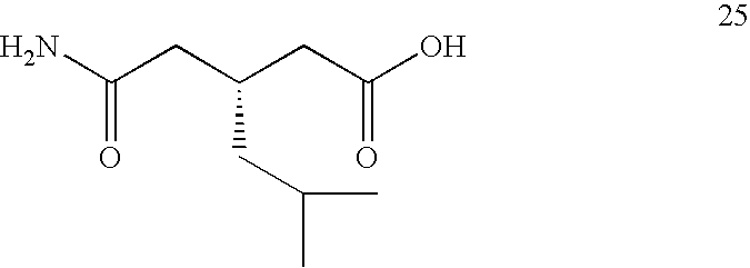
NC(CC(CC(O)=O)CC(C)C)=O
